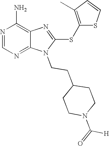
N1=CN=C2C(=C1N)N=C(SC1=C(C)C=CS1)N2CCC1CCN(C([H])=O)CC1
